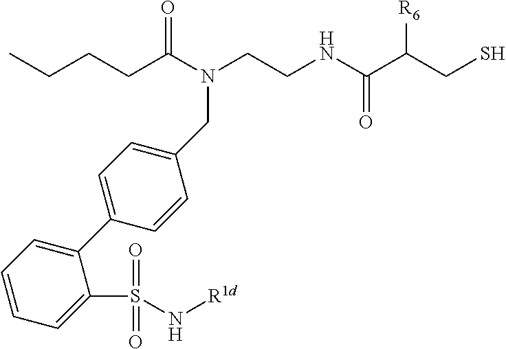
N(C(CCCC)=O)(CCNC(C(CS)[R6])=O)CC1=CC=C(C2=CC=CC=C2S(N[R1d])(=O)=O)C=C1
